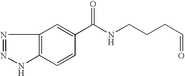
C12=C(C=CC(C(NCCCC=O)=O)=C1)NN=N2
